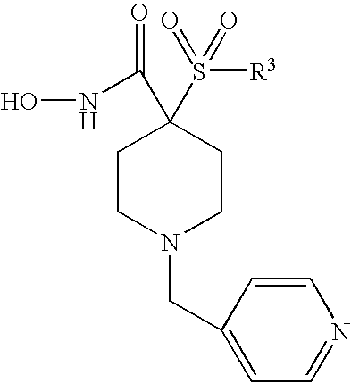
C1CN(CC2=CC=NC=C2)CCC1(S([R3])(=O)=O)C(NO)=O
